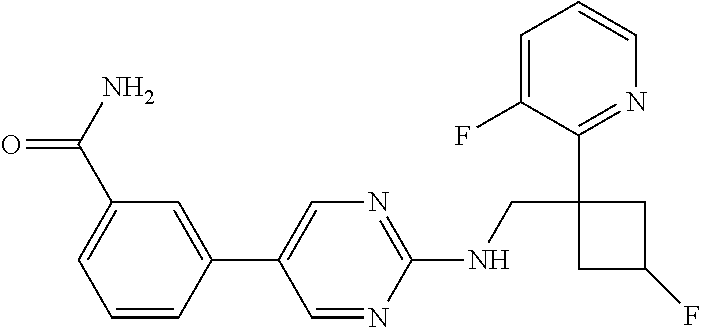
N(CC1(C2=NC=CC=C2F)CC(F)C1)C1=NC=C(C2=CC(C(N)=O)=CC=C2)C=N1
